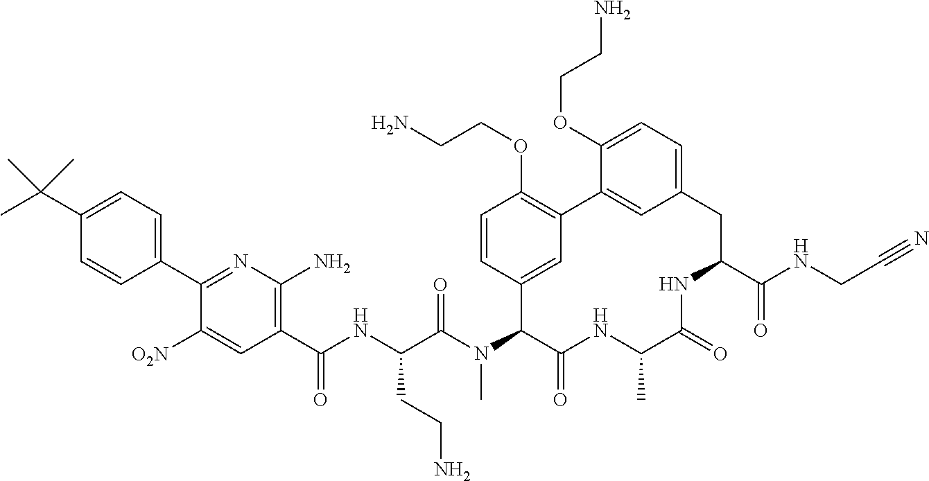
C1(C(NC(C(N(C2C(=O)NC(C)C(=O)NC(C(NCC#N)=O)CC3=CC=C(OCCN)C(=C3)C3=C(OCCN)C=CC2=C3)C)=O)CCN)=O)=C(N)N=C(C2=CC=C(C(C)(C)C)C=C2)C([O2N])=C1
